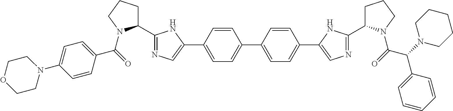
C1(C(=O)N2C(C3=NC=C(C4=CC=C(C5=CC=C(C6=CN=C(C7CCCN7C(=O)C(N7CCCCC7)C7=CC=CC=C7)N6)C=C5)C=C4)N3)CCC2)=CC=C(N2CCOCC2)C=C1
